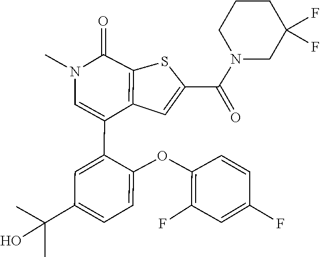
C1(F)=C(OC2=CC=C(C(O)(C)C)C=C2C2=CN(C)C(=O)C3=C2C=C(C(N2CC(F)(F)CCC2)=O)S3)C=CC(F)=C1
